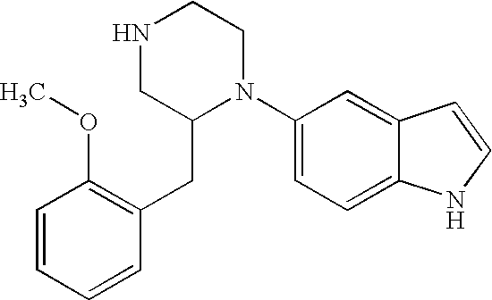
C1=CC=CC(CC2N(C3=CC=C4C(=C3)C=CN4)CCNC2)=C1OC
